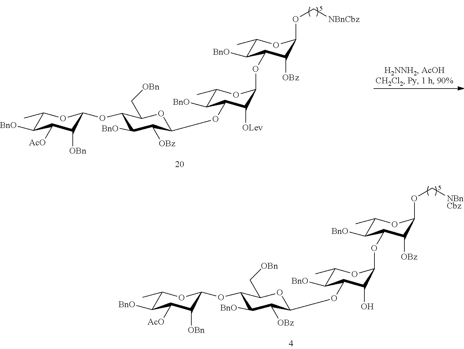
C1(OC2C([OBn])C([AcO])C([BnO])C(C)O2)C([BnO])C([OBz])C(OC2C([BnO])C(C)OC(OC3C([BnO])C(C)OC(OC[NBnCbz])C3[OBz])C2[OLev])OC1C[OBn].C1(OC2C([OBn])C([AcO])C([BnO])C(C)O2)C([BnO])C([OBz])C(OC2C([BnO])C(C)OC(OC3C([BnO])C(C)OC(OC[NBnCbz])C3[OBz])C2O)OC1C[OBn]
